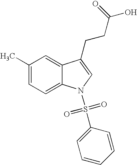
C12=CC(C)=CC=C1N(S(C1=CC=CC=C1)(=O)=O)C=C2CCC(=O)O
